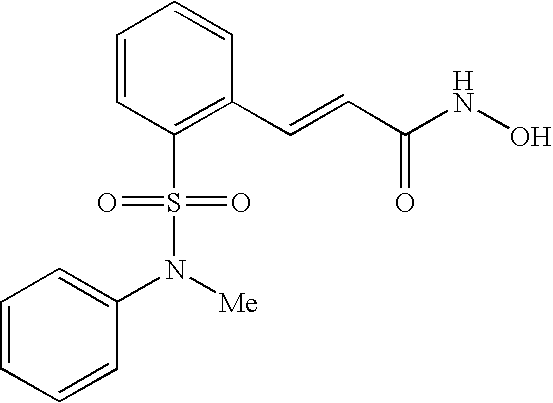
C1=CC(S(=O)(=O)N(C2=CC=CC=C2)[Me])=C(C=CC(NO)=O)C=C1
